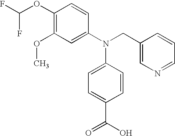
C1(OC)=C(OC(F)F)C=CC(N(CC2=CN=CC=C2)C2=CC=C(C(O)=O)C=C2)=C1
